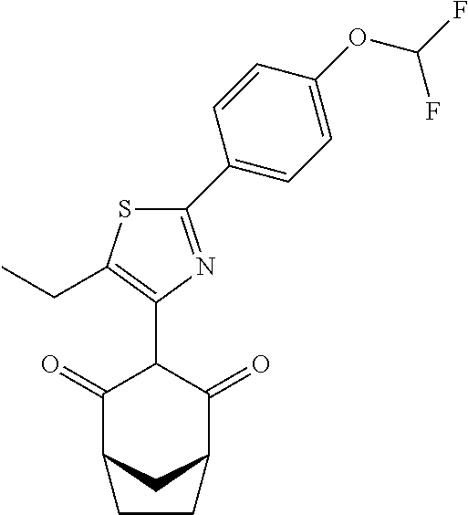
C1(=O)C2CC(C(=O)C1C1=C(CC)SC(C3=CC=C(OC(F)F)C=C3)=N1)CC2
